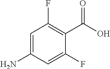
C1=C(N)C=C(F)C(C(O)=O)=C1F
